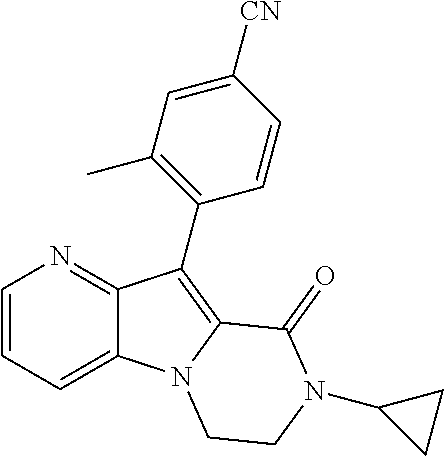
C12=CC=CN=C1C(C1=C(C)C=C([CN])C=C1)=C1N2CCN(C2CC2)C1=O
